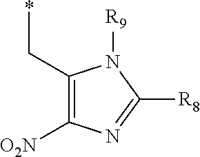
*CC1=C([O2N])N=C([R8])N1[R9]
